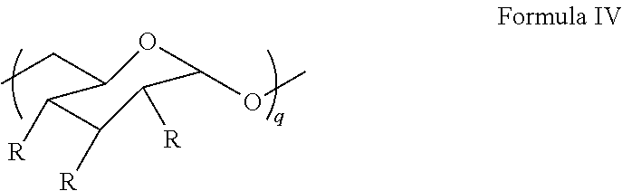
CCC1C([R])C([R])C([R])C(OC)O1
